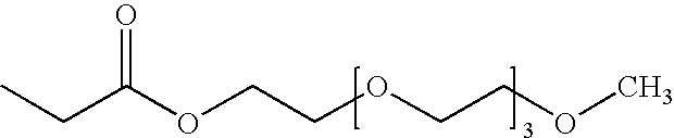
O(CCOC(CC)=O)CCOC
